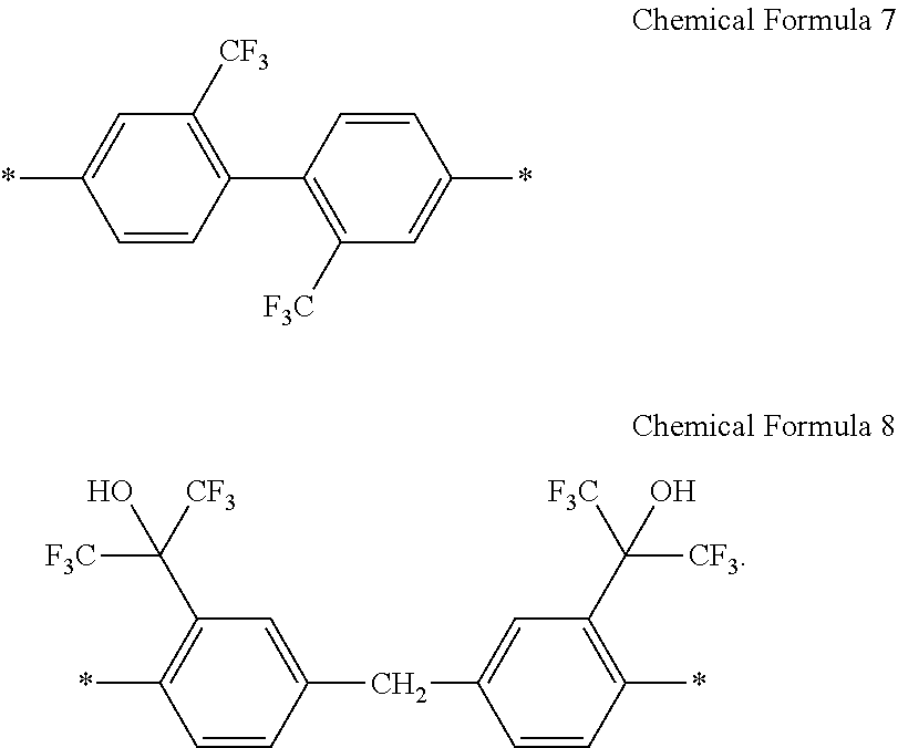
C1=CC(C2=C([F3C])C=C(*)C=C2)=C([CF3])C=C1*.C1=CC(*)=C(C([F3C])([CF3])O)C=C1CC1=CC(C([CF3])([F3C])O)=C(*)C=C1
